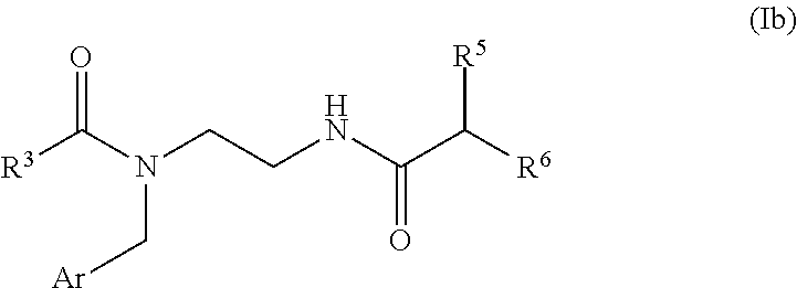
[R3]C(N(C[Ar])CCNC(=O)C([R5])[R6])=O
